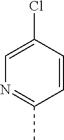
C1=C(Cl)C=CC(C)=N1
